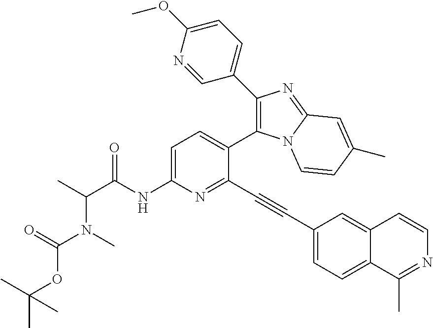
C1=C(NC(C(C)N(C)C(=O)OC(C)(C)C)=O)N=C(C#CC2=CC=C3C(=C2)C=CN=C3C)C(C2=C(C3=CC=C(OC)N=C3)N=C3N2C=CC(C)=C3)=C1
